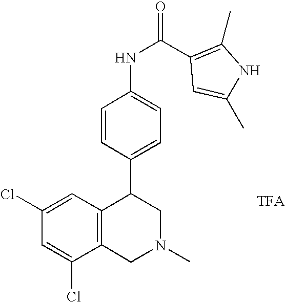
[TFA].C1(Cl)=CC(Cl)=CC2=C1CN(C)CC2C1=CC=C(NC(=O)C2=C(C)NC(C)=C2)C=C1
